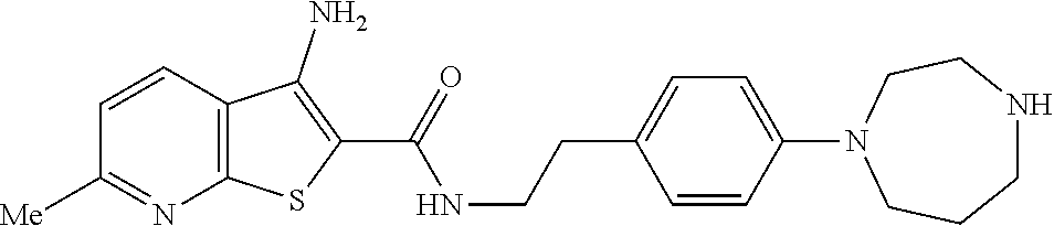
C1=CC2=C(N=C1[Me])SC(C(=O)NCCC1=CC=C(N3CCCNCC3)C=C1)=C2N
